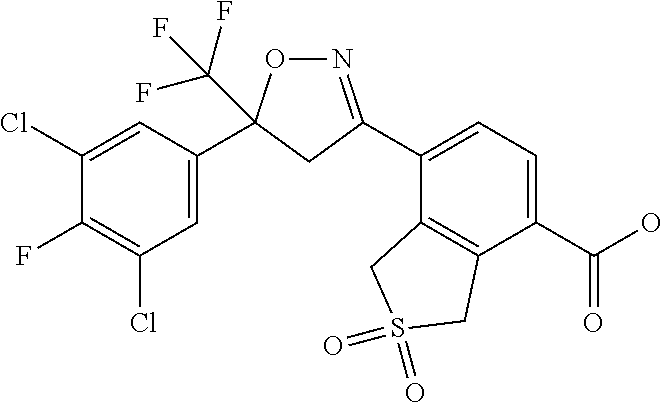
C1=C(C2(C(F)(F)F)ON=C(C3=CC=C(C(O)=O)C4=C3CS(=O)(=O)C4)C2)C=C(Cl)C(F)=C1Cl
